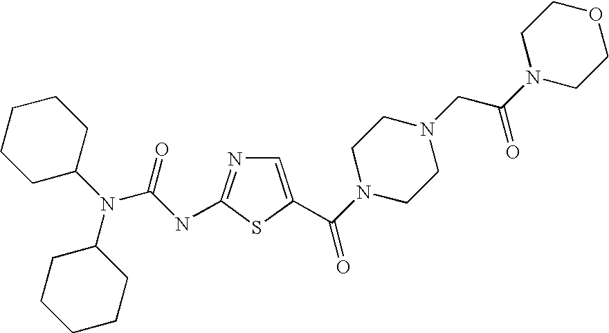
C1=C(C(N2CCN(CC(N3CCOCC3)=O)CC2)=O)SC(NC(N(C2CCCCC2)C2CCCCC2)=O)=N1
